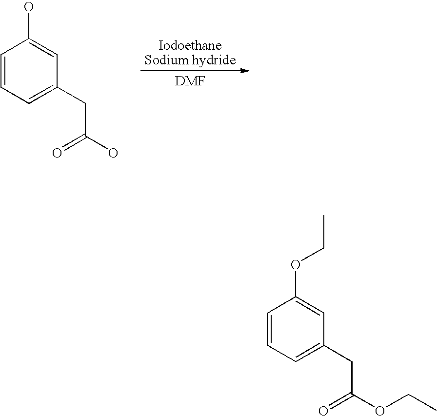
C1=CC=C(CC(O)=O)C=C1O.C1=CC=C(CC(OCC)=O)C=C1OCC
